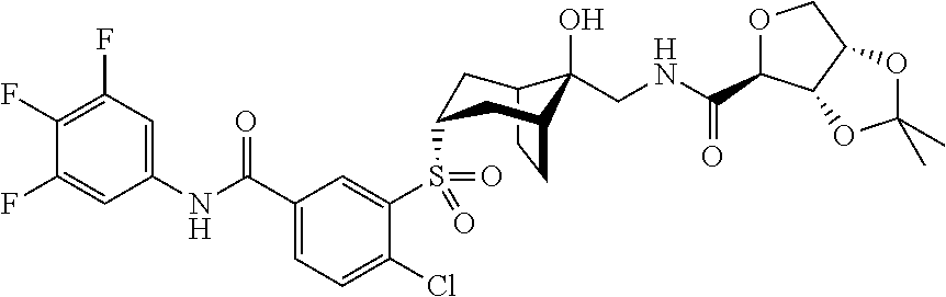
C12CCC(CC(S(C3=CC(C(NC4=CC(F)=C(F)C(F)=C4)=O)=CC=C3Cl)(=O)=O)C1)C2(O)CNC(=O)C1OCC2C1OC(C)(C)O2
